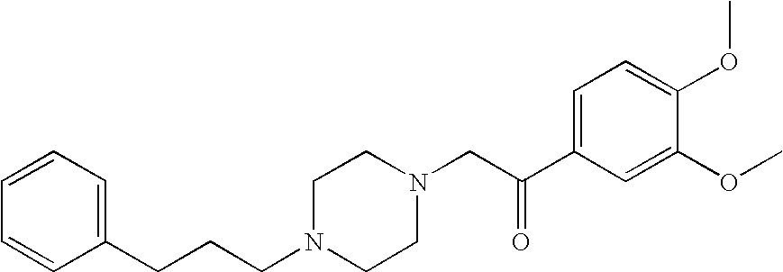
C(CCN1CCN(CC(C2=CC=C(OC)C(OC)=C2)=O)CC1)C1=CC=CC=C1
